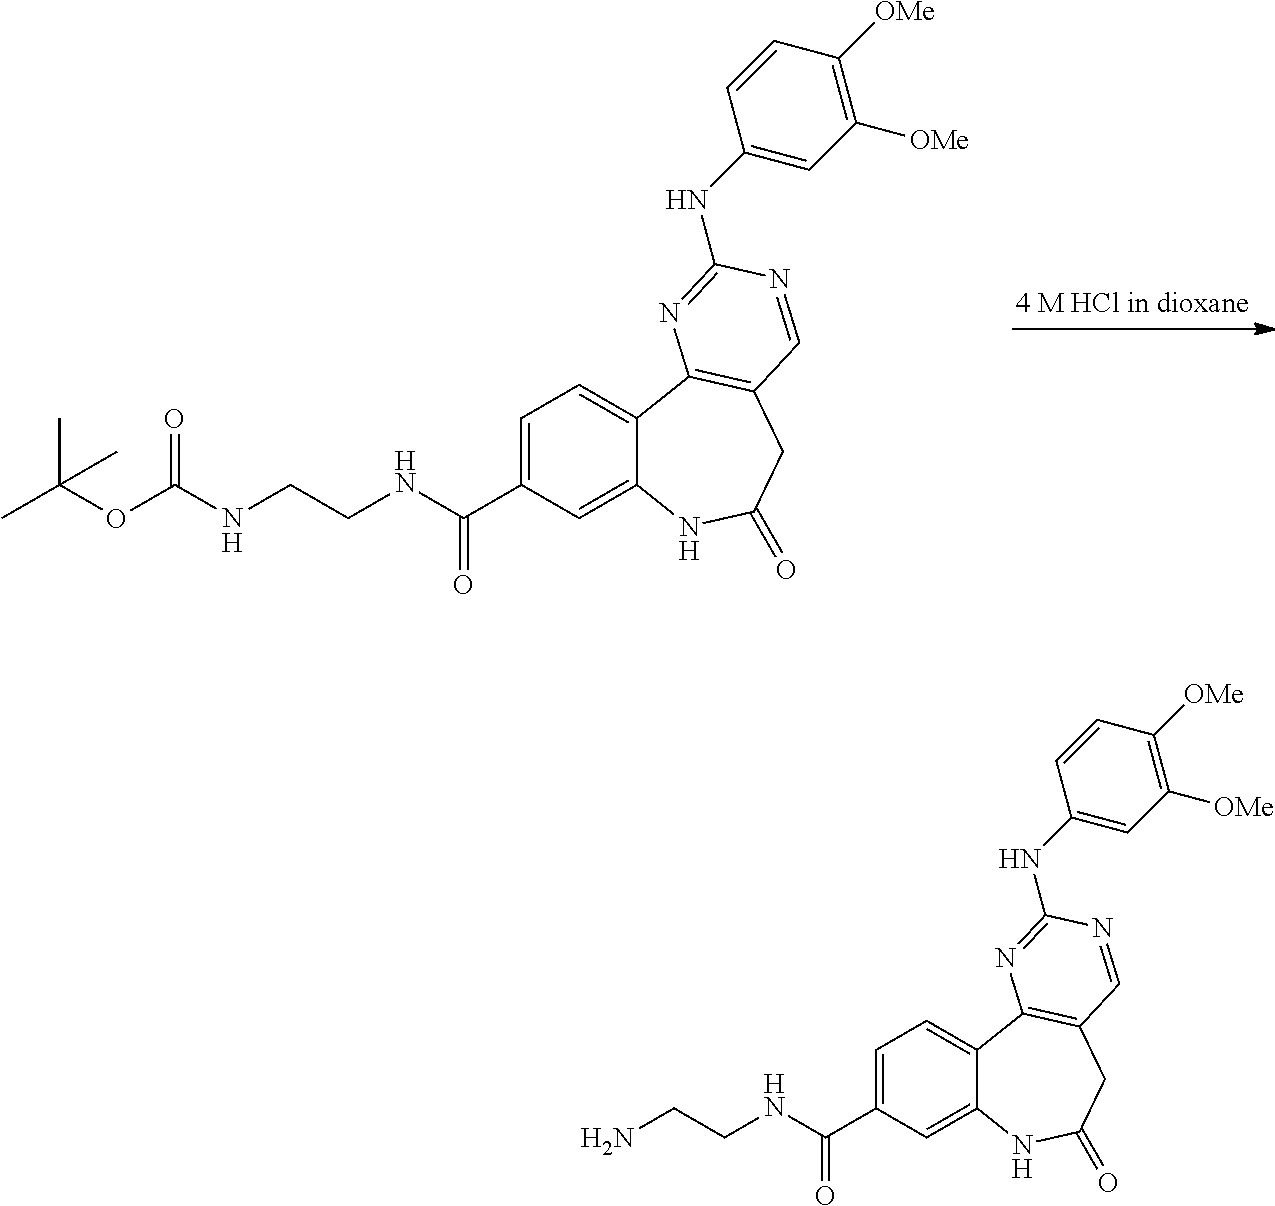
C1=C(C(NCCN)=O)C=C2C(=C1)C1=C(CC(=O)N2)C=NC(NC2=CC([OMe])=C([OMe])C=C2)=N1.C1=C(C(NCCNC(OC(C)(C)C)=O)=O)C=C2C(=C1)C1=C(CC(=O)N2)C=NC(NC2=CC([OMe])=C([OMe])C=C2)=N1
